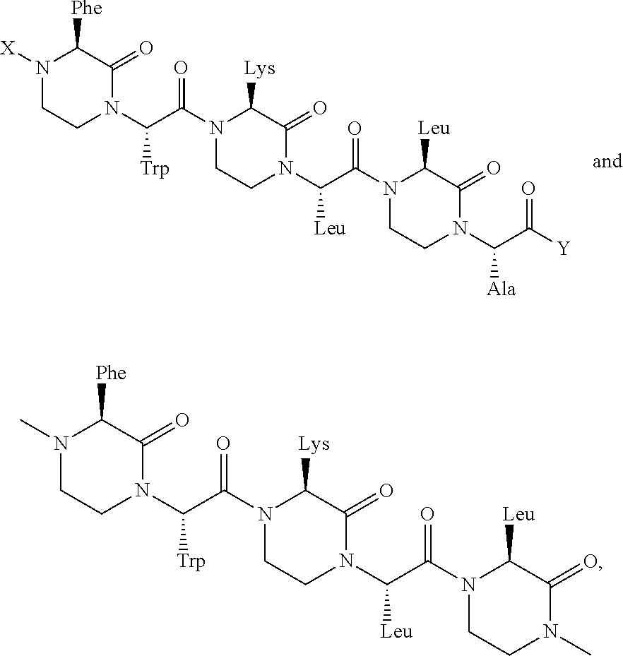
N1([X])CCN(C(C(N2CCN(C(C(N3CCN(C(C([Y])=O)[Ala])C(=O)C3[Leu])=O)[Leu])C(=O)C2[Lys])=O)[Trp])C(=O)C1[Phe].N1(C)CCN(C(C(N2CCN(C(C(N3CCN(C)C(=O)C3[Leu])=O)[Leu])C(=O)C2[Lys])=O)[Trp])C(=O)C1[Phe]
